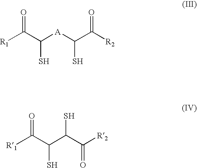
[R1]C(C([A]C(C([R2])=O)S)S)=O.[R1]C(C(C(C([R2])=O)S)S)=O
